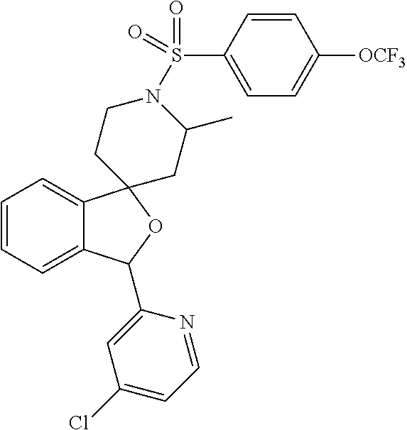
C1=C2C(=CC=C1)C1(OC2C2=CC(Cl)=CC=N2)CC(C)N(S(C2=CC=C([OCF3])C=C2)(=O)=O)CC1
